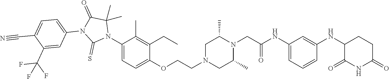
C1=C(NC(CN2C(C)CN(CCOC3=CC=C(N4C(C)(C)C(=O)N(C5=CC=C(C#N)C(C(F)(F)F)=C5)C4=S)C(C)=C3CC)CC2C)=O)C=C(NC2C(=O)NC(=O)CC2)C=C1
